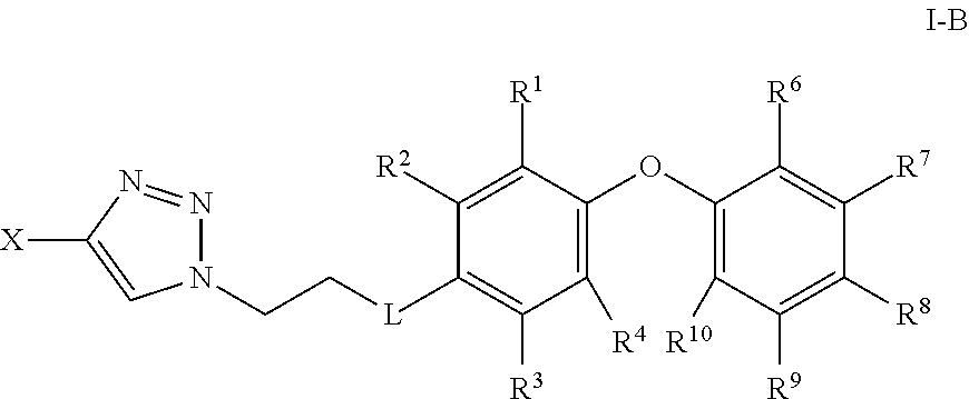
C1([R2])=C([R1])C(OC2=C([R10])C([R9])=C([R8])C([R7])=C2[R6])=C([R4])C([R3])=C1[L]CCN1N=NC([X])=C1
